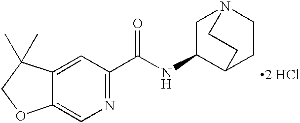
N1=C(C(NC2C3CCN(C2)CC3)=O)C=C2C(=C1)OCC2(C)C.[2 HCl]
